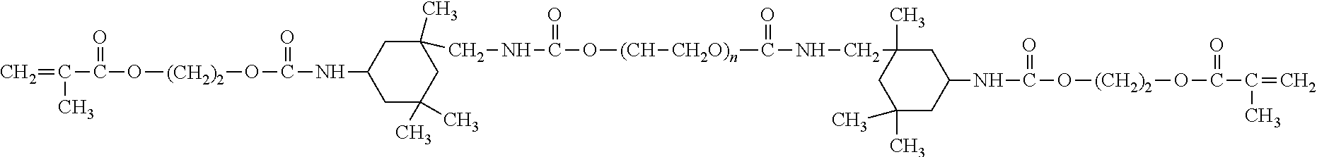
C=C(C(O[(CH2)2]OC(NC1CC(C)(C)CC(C)(CNC(O[(CH][CH2O)n]C(NCC2(C)CC(C)(C)CC(NC(O[(CH2)2]OC(C(C)=C)=O)=O)C2)=O)=O)C1)=O)=O)C
